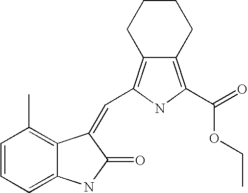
C1=CC=C2C(=C1C)C(=CC1=C3CCCCC3=C(C(=O)OCC)N1)C(=O)N2
